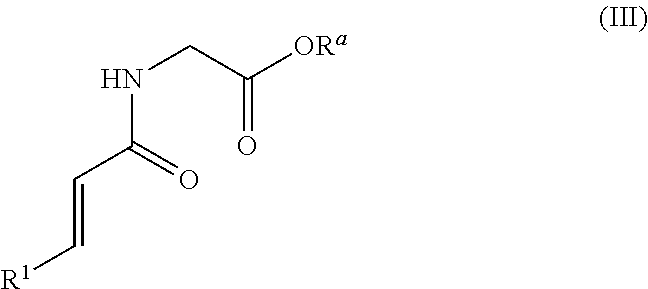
N(CC([ORa])=O)C(=O)C=C[R1]
